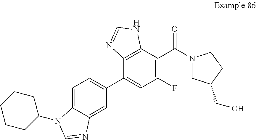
C1(C2=CC(F)=C(C(N3CC(CO)CC3)=O)C3=C2N=CN3)=CC=C2C(=C1)N=CN2C1CCCCC1
